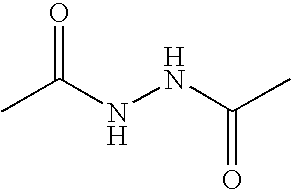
O=C(NNC(C)=O)C
